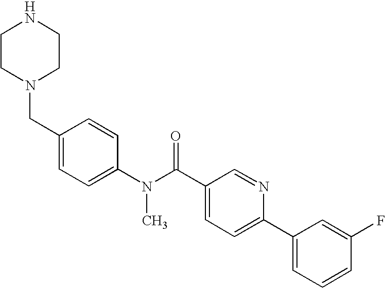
N1CCN(CC2=CC=C(N(C(C3=CC=C(C4=CC=CC(F)=C4)N=C3)=O)C)C=C2)CC1
